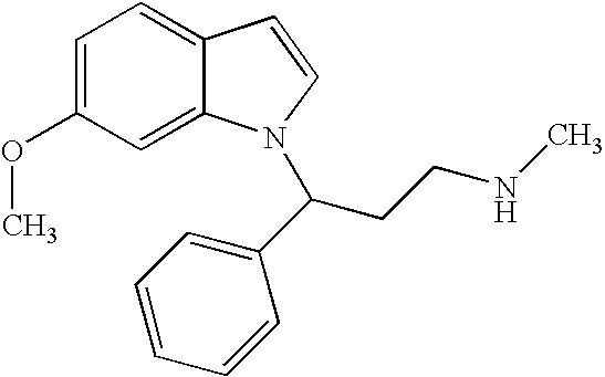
C1=C(OC)C=C2C(=C1)C=CN2C(CCNC)C1=CC=CC=C1
